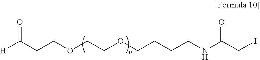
C(CCOCCOCCCCNC(CI)=O)([H])=O
